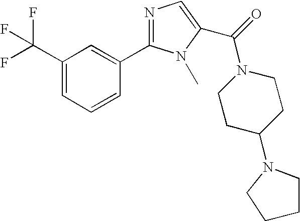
C(C1=CC=CC(C2=NC=C(C(N3CCC(N4CCCC4)CC3)=O)N2C)=C1)(F)(F)F
